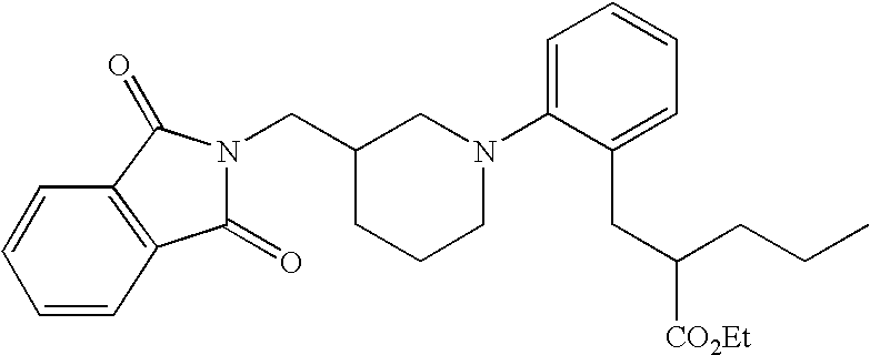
C1(CN2C(=O)C3=C(C2=O)C=CC=C3)CCCN(C2=CC=CC=C2CC([CO2Et])CCC)C1
